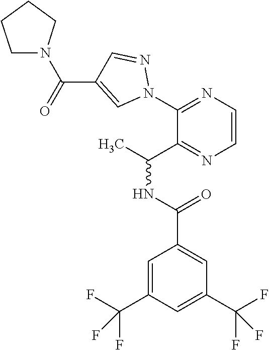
C1(N2N=CC(C(=O)N3CCCC3)=C2)=NC=CN=C1C(C)NC(=O)C1=CC(C(F)(F)F)=CC(C(F)(F)F)=C1
